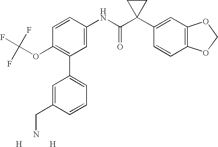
C1=CC(NC(C2(C3=CC4=C(C=C3)OCO4)CC2)=O)=CC(C2=CC=CC(CN)=C2)=C1OC(F)(F)F.[H].[H]
